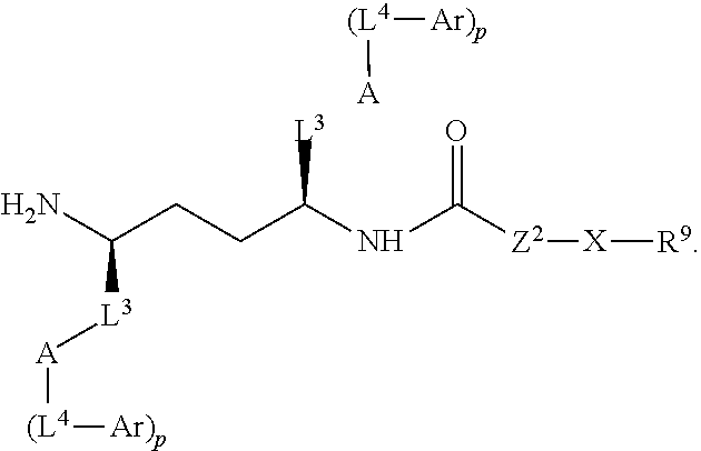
NC(CCC(NC([Z2][X][R9])=O)[L3])[L3][A][(L4][Ar)p].[A][(L4][Ar)p]
